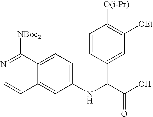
C1=C2C(=CC(NC(C(O)=O)C3=CC([OEt])=C([O(i-Pr)])C=C3)=C1)C=CN=C2[NBoc2]
